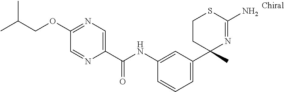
C1(NC(C2=CN=C(OCC(C)C)C=N2)=O)=CC(C2(C)N=C(N)SCC2)=CC=C1
